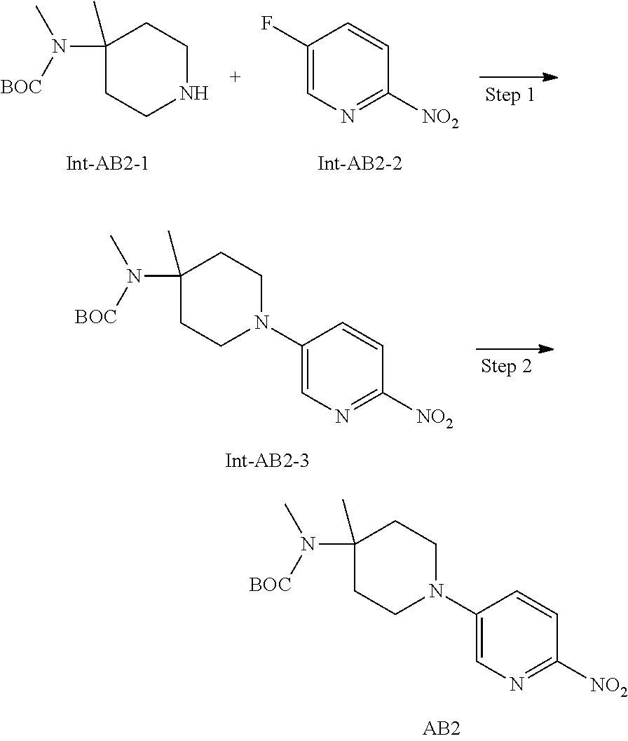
C1=CC([NO2])=NC=C1F.C1C(N(C)[BOC])(C)CCNC1.C1CN(C2=CN=C([NO2])C=C2)CCC1(N(C)[BOC])C.C1CN(C2=CN=C([NO2])C=C2)CCC1(N(C)[BOC])C
